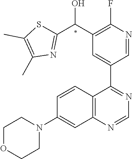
C12=C(C(C3=CC(C(O)C4=NC(C)=C(C)S4)=C(F)N=C3)=NC=N1)C=CC(N1CCOCC1)=C2
